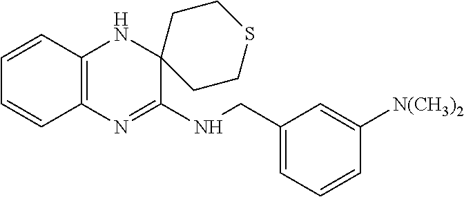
C1=CC2=C(C=C1)N=C(NCC1=CC=CC([N(CH3)2])=C1)C1(N2)CCSCC1
